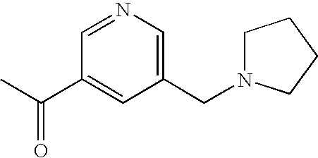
CC(C1=CC(CN2CCCC2)=CN=C1)=O
